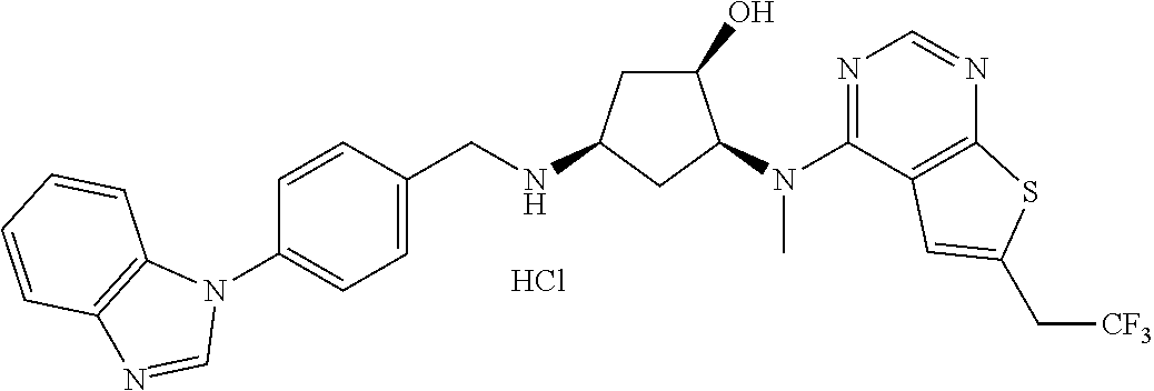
N1(C2=CC=C(CNC3CC(O)C(N(C4=NC=NC5=C4C=C(C[CF3])S5)C)C3)C=C2)C2=C(N=C1)C=CC=C2.Cl
